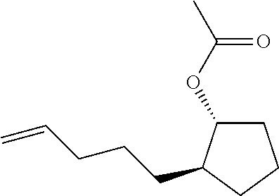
C1C(OC(C)=O)C(CCCC=C)CC1
